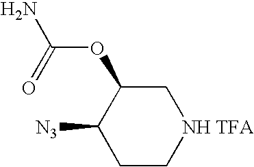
C1C[NH TFA]CC(OC(=O)N)C1[N3]
